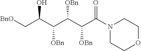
N1(C(C(C(C(C(C[BnO])O)[OBn])[OBn])[OBn])=O)CCOCC1
